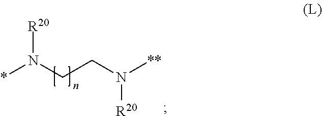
*N(CCN([**])[R20])[R20]
